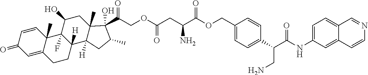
C(C(C(OCC1=CC=C(C(C(NC2=CC=C3C(=C2)C=CN=C3)=O)CN)C=C1)=O)N)C(=O)OCC(C1(O)C2(C)C([H])(C3([H])CCC4=CC(=O)C=CC4(C)C3(F)C(O)C2)CC1C)=O
